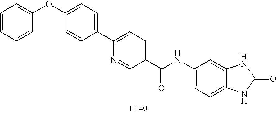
C1(OC2=CC=CC=C2)=CC=C(C2=CC=C(C(NC3=CC=C4C(=C3)NC(=O)N4)=O)C=N2)C=C1
